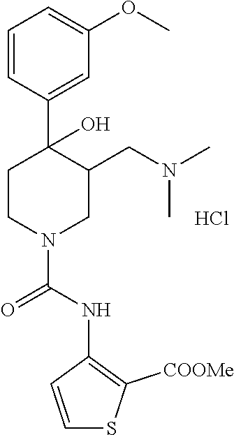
Cl.C1=CC(C2(O)CCN(C(NC3=C([COOMe])SC=C3)=O)CC2CN(C)C)=CC(OC)=C1
